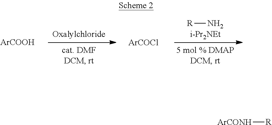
[ArCOOH].[ArCOCl].[i-Pr2NEt].[R]N.[ArCONH][R]
